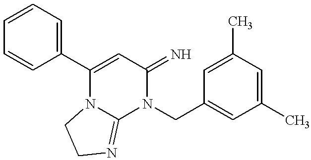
C1=CC=CC(C2=CC(=N)N(CC3=CC(C)=CC(C)=C3)C3=NCCN23)=C1
